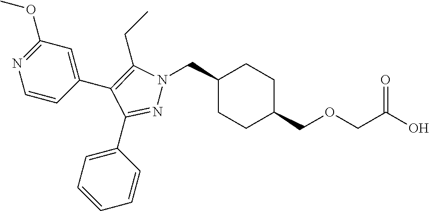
C1(CN2N=C(C3=CC=CC=C3)C(C3=CC(OC)=NC=C3)=C2CC)CCC(COCC(O)=O)CC1
